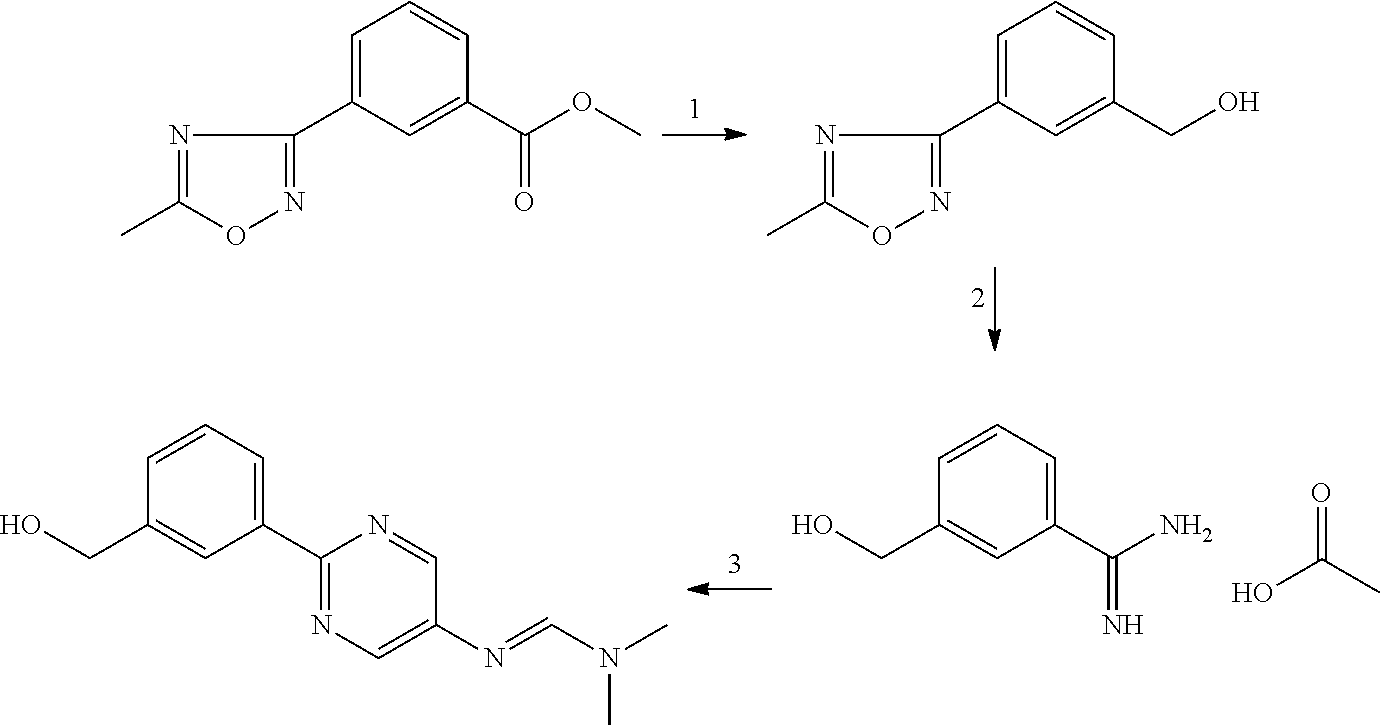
C1(C2=NC=C(N=CN(C)C)C=N2)=CC=CC(CO)=C1.C1(C(=N)N)=CC=CC(CO)=C1.O=C(O)C.C1=C(C2=NOC(C)=N2)C=C(C(=O)OC)C=C1.C1=C(C2=NOC(C)=N2)C=C(CO)C=C1
